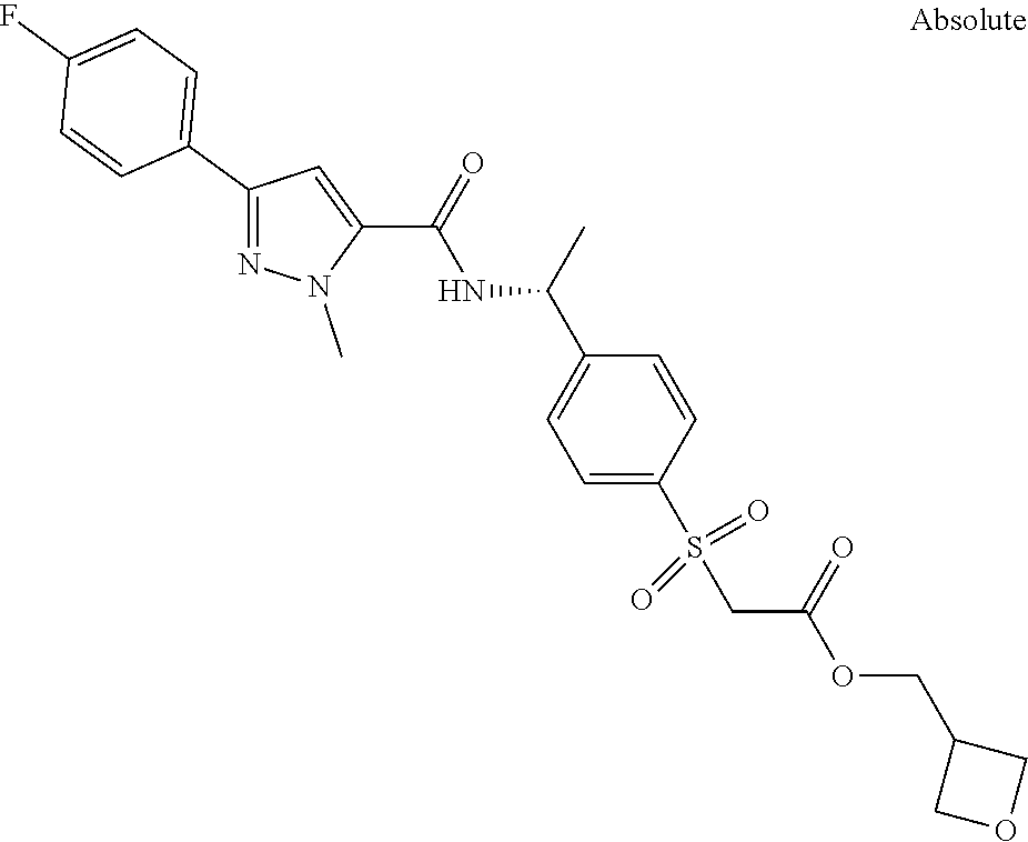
N1=C(C2=CC=C(F)C=C2)C=C(C(=O)NC(C2=CC=C(S(CC(OCC3COC3)=O)(=O)=O)C=C2)C)N1C
